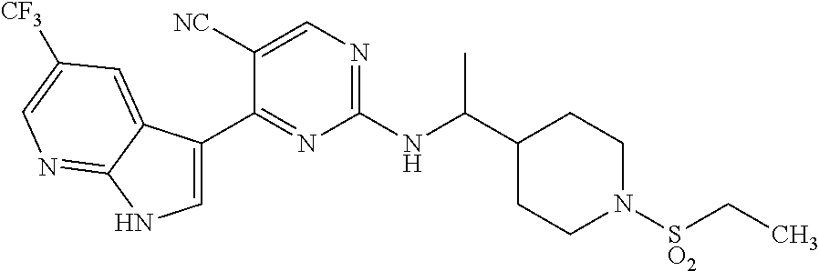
C1=C(C2=NC(NC(C3CCN([SO2]CC)CC3)C)=NC=C2[NC])C2=CC([CF3])=CN=C2N1
